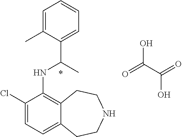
C1(Cl)=CC=C2C(=C1NC(C1=CC=CC=C1C)C)CCNCC2.O=C(C(=O)O)O
